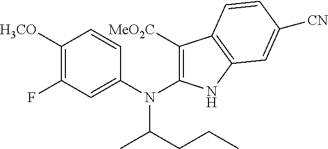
C1([H3CO])=C(F)C=C(N(C2=C([MeO2C])C3=C(N2)C=C([CN])C=C3)C(CCC)C)C=C1
